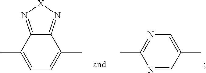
C1(C)=CC=C(C)C2=N[X]N=C12.C1(C)=NC=C(C)C=N1
